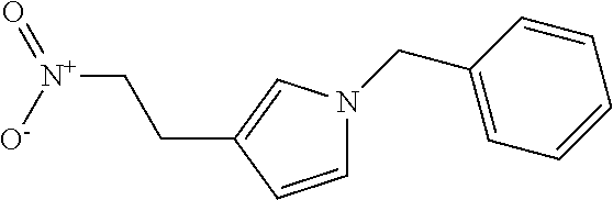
C(C1=CN(CC2=CC=CC=C2)C=C1)C[N+]([O-])=O
